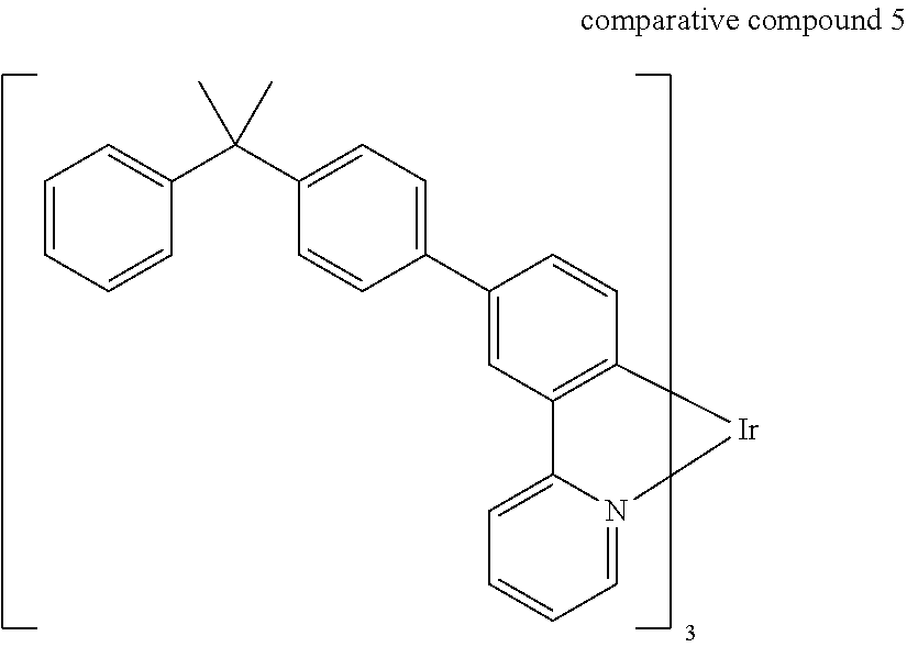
C1=CC(C(C2=CC=C(C3=CC4=C(C=C3)[Ir]N3=CC=CC=C43)C=C2)(C)C)=CC=C1
